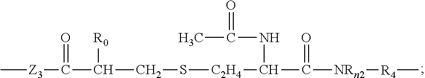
C[Z3]C(=O)C([R0])CS[C2H4]C(NC(=O)C)C(=O)[NRn2][R4]C
